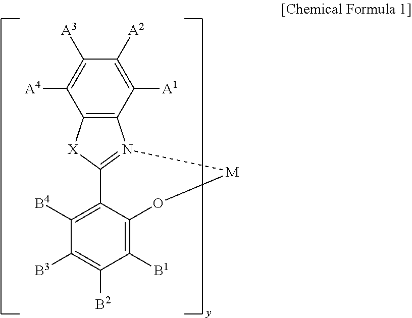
C12=C(C([A1])=C([A2])C([A3])=C1[A4])N1=C([X]2)C2=C([B4])C([B3])=C([B2])C([B1])=C2O[M]1
